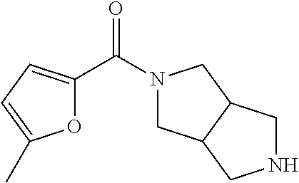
O1C(C(N2CC3C(C2)CNC3)=O)=CC=C1C
